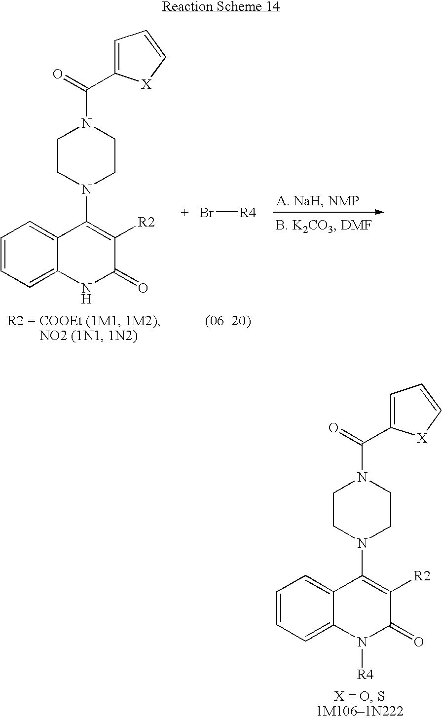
C1=CC=C2C(=C1)C(N1CCN(C(C3=CC=C[X]3)=O)CC1)=C([R2])C(=O)N2[R4].C1=CC=C2C(=C1)C(N1CCN(C(C3=CC=C[X]3)=O)CC1)=C([R2])C(=O)N2.Br[R4]
